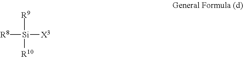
[R8][Si]([X3])([R10])[R9]
